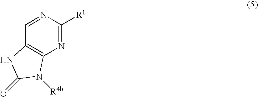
N1=CC2=C(N=C1[R1])N([R4b])C(=O)N2
